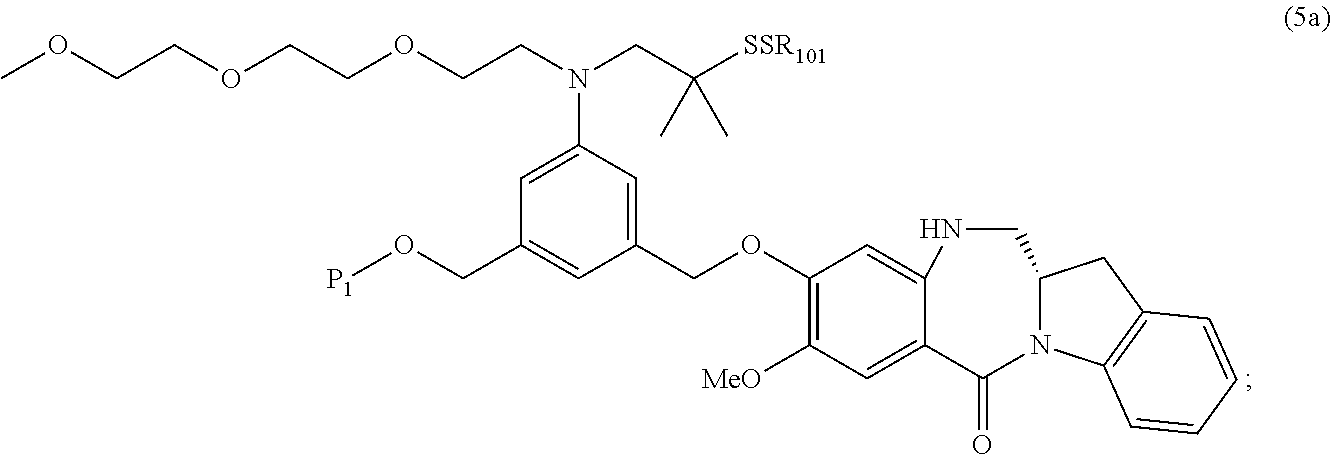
C1(COC2=C([MeO])C=C3C(=C2)NCC2N(C3=O)C3=C(C2)C=CC=C3)=CC(N(CCOCCOCCOC)CC([SSR101])(C)C)=CC(CO[P1])=C1
